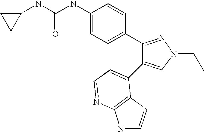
C(NC1=CC=C(C2=NN(CC)C=C2C2=CC=NC3=C2C=CN3)C=C1)(=O)NC1CC1
